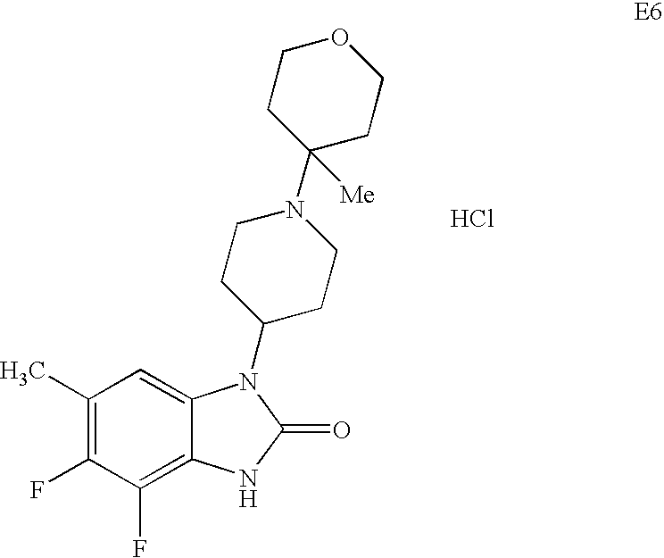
C1(C)=C(F)C(F)=C2C(=C1)N(C1CCN(C3([Me])CCOCC3)CC1)C(=O)N2.Cl
